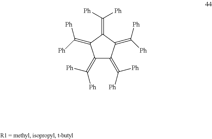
C1(=C([Ph])[Ph])C(=C([Ph])[Ph])C(=C([Ph])[Ph])C(=C([Ph])[Ph])C1=C([Ph])[Ph]
